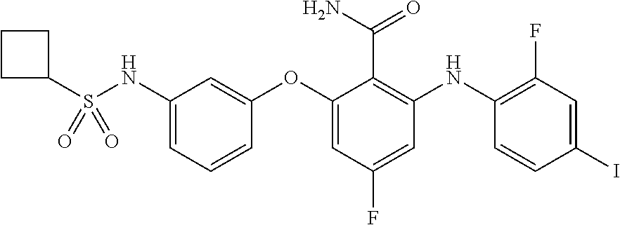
C1(S(NC2=CC=CC(OC3=CC(F)=CC(NC4=C(F)C=C(I)C=C4)=C3C(N)=O)=C2)(=O)=O)CCC1
